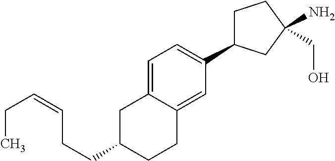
C1C(CCC=CCC)CCC2=CC(C3CCC(CO)(N)C3)=CC=C12
